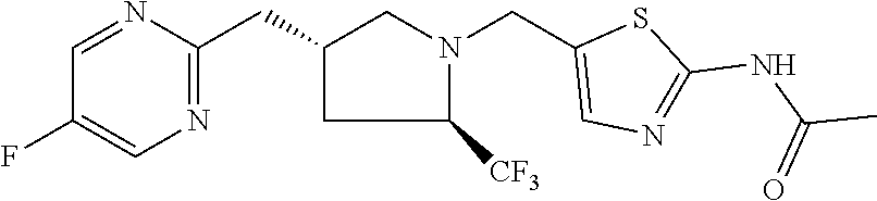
C1(F)=CN=C(CC2CC([CF3])N(CC3=CN=C(NC(C)=O)S3)C2)N=C1
